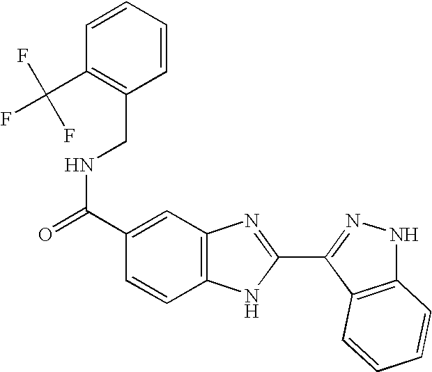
C(NC(=O)C1=CC2=C(C=C1)NC(C1=NNC3=C1C=CC=C3)=N2)C1=C(C(F)(F)F)C=CC=C1
